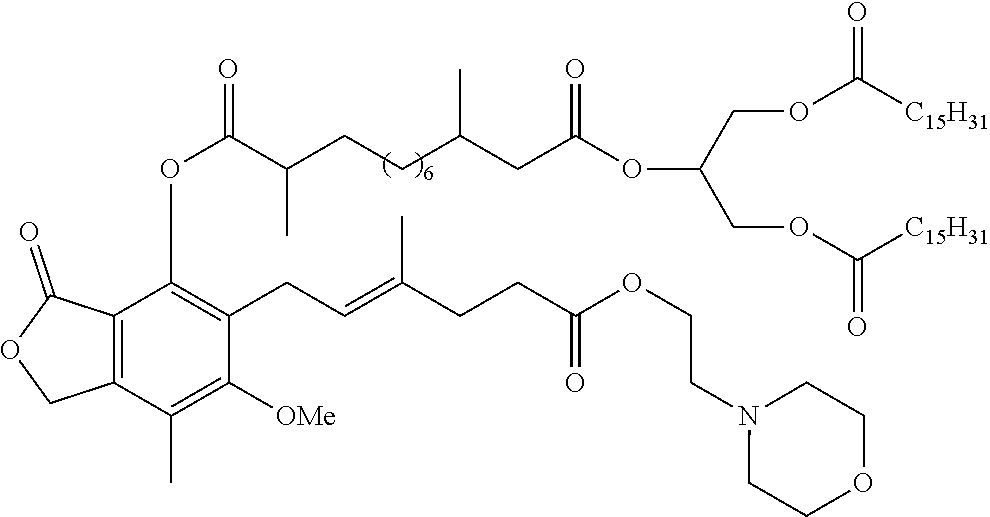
C12=C(C(C)=C([OMe])C(CC=C(CCC(OCCN3CCOCC3)=O)C)=C1OC(C(CCC(CC(OC(COC([C15H31])=O)COC([C15H31])=O)=O)C)C)=O)COC2=O
